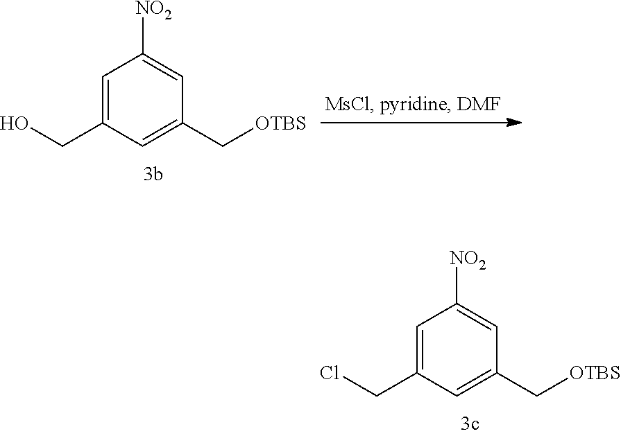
C1=C(CO)C=C(C[OTBS])C=C1[NO2].C1=C(CCl)C=C(C[OTBS])C=C1[NO2]
